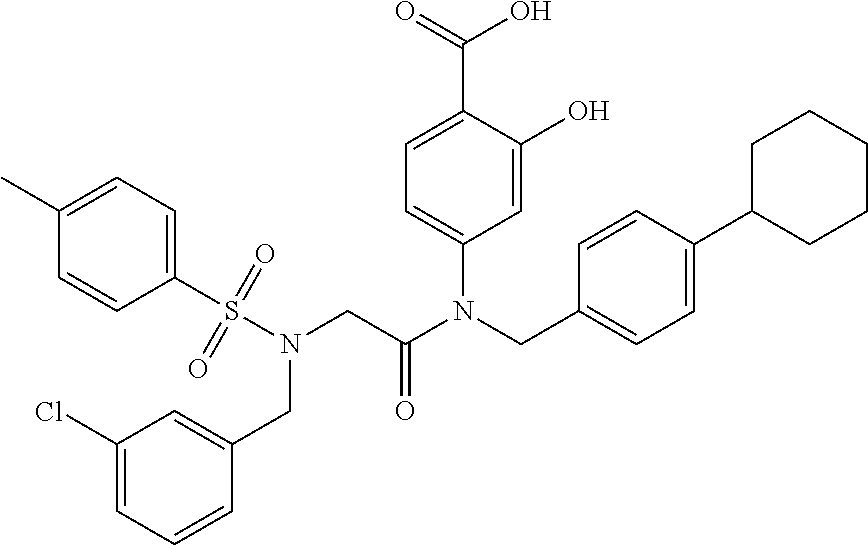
C1=C(O)C(C(=O)O)=CC=C1N(CC1=CC=C(C2CCCCC2)C=C1)C(CN(S(C1=CC=C(C)C=C1)(=O)=O)CC1=CC(Cl)=CC=C1)=O
